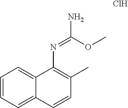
C1=CC=C2C(=C1)C(N=C(OC)N)=C(C)C=C2.Cl
